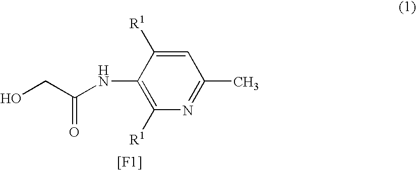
OCC(NC1=C([R1])N=C(C)C=C1[R1])=O.[[F1]]
